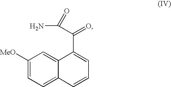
C1([MeO])=CC=C2C(=C1)C(C(C(N)=O)=O)=CC=C2
